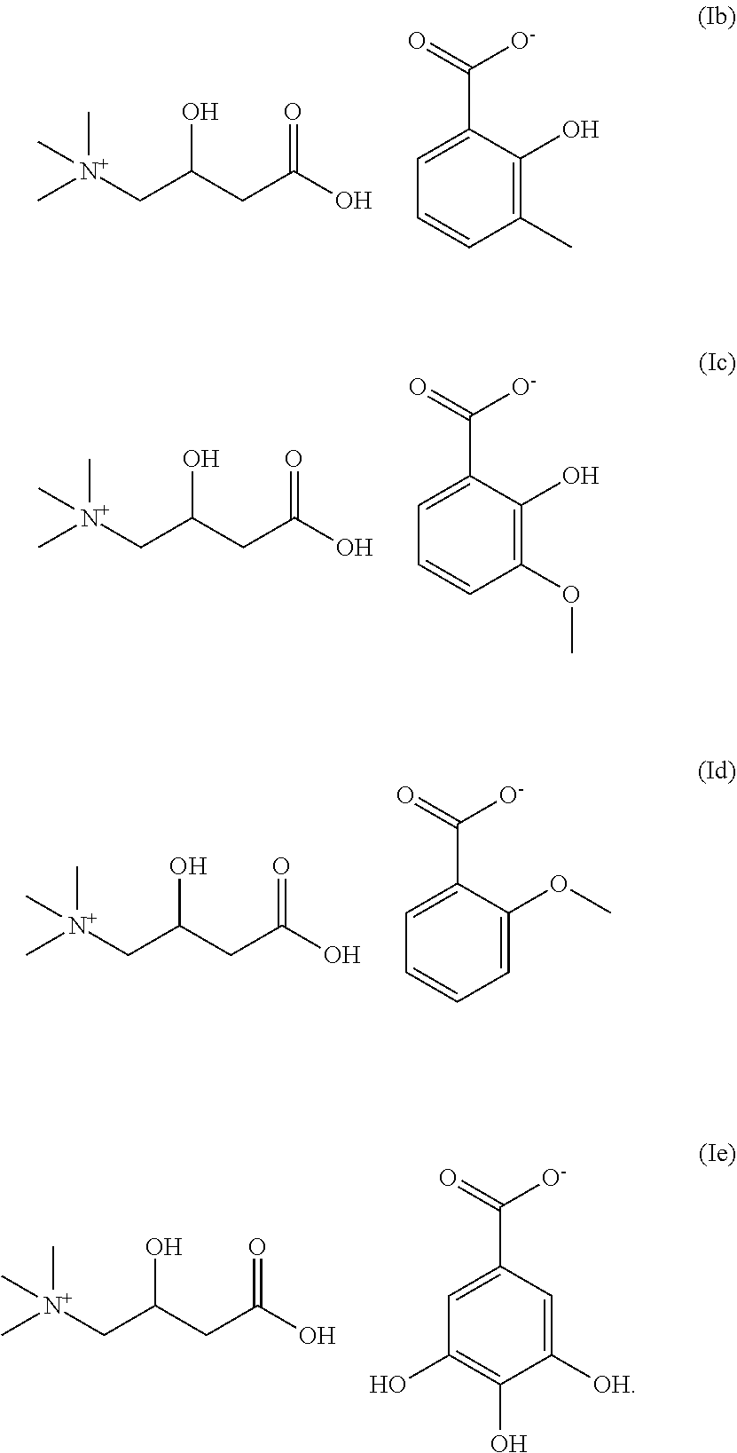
OC(CC(O)=O)C[N+](C)(C)C.C1=C(C(=O)[O-])C(O)=C(C)C=C1.OC(CC(O)=O)C[N+](C)(C)C.C1=C(C(=O)[O-])C(O)=C(OC)C=C1.OC(CC(O)=O)C[N+](C)(C)C.C1=C(C(=O)[O-])C(OC)=CC=C1.OC(CC(O)=O)C[N+](C)(C)C.C1=C(C(=O)[O-])C=C([OH])C(O)=C1O
